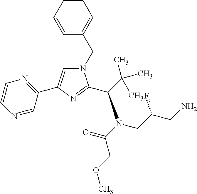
C1=CC=CC(CN2C=C(C3=NC=CN=C3)N=C2C(C(C)(C)C)N(C(COC)=O)CC(CN)F)=C1
